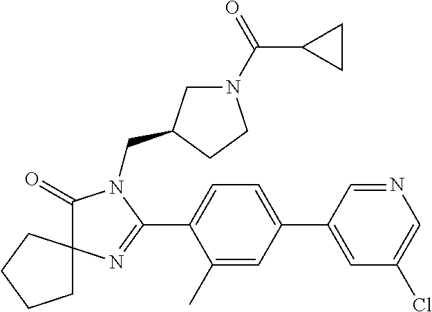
C1(=O)N(CC2CN(C(=O)C3CC3)CC2)C(C2=CC=C(C3=CC(Cl)=CN=C3)C=C2C)=NC12CCCC2
